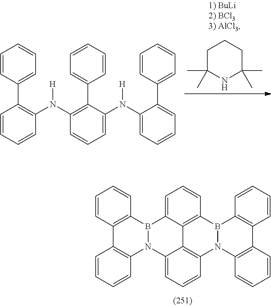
C1=CC2=C(C=C1)B1N(C3=C2C=CC=C3)C2=CC=CC3=C2C2=C(C=CC=C21)B1N3C2=C(C=CC=C2)C2=C1C=CC=C2.C1=CC(C2=C(N(C3=C(C4=CC=CC=C4)C(N(C4=CC=CC=C4C4=CC=CC=C4)[H])=CC=C3)[H])C=CC=C2)=CC=C1.C1C(C)(C)NC(C)(C)CC1
